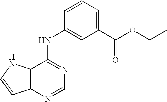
C12=C(N=CN=C1NC1=CC(C(=O)OCC)=CC=C1)C=CN2
